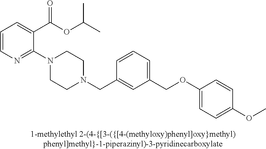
C1=CN=C(N2CCN(CC3=CC(COC4=CC=C(OC)C=C4)=CC=C3)CC2)C(C(OC(C)C)=O)=C1
